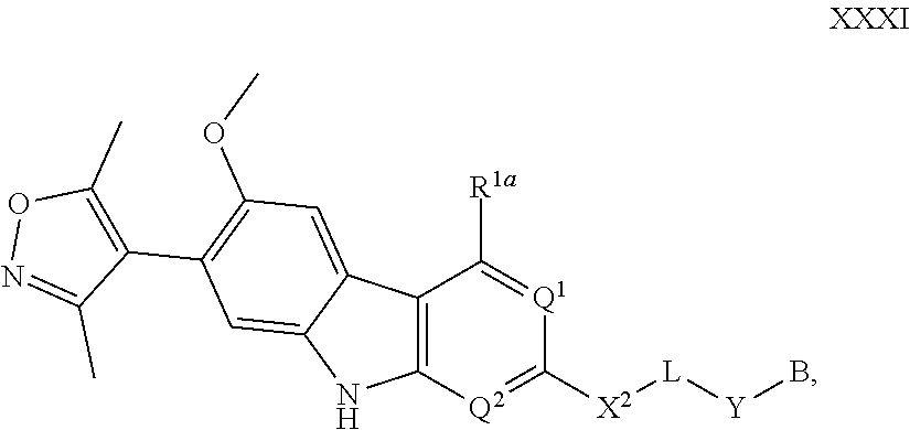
C12=C([Q2]=C([X2][L][Y]B)[Q1]=C1[R1a])NC1=CC(C3=C(C)ON=C3C)=C(OC)C=C21
